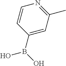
C1(B(O)O)=CC(C)=NC=C1
